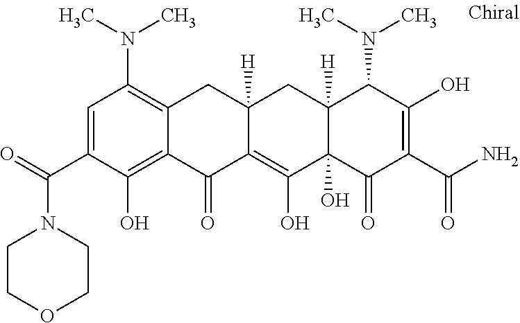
C12([H])C(O)(C(=O)C(C(N)=O)=C(O)C1N(C)C)C(O)=C1C([H])(C2)CC2=C(N(C)C)C=C(C(=O)N3CCOCC3)C(O)=C2C1=O
